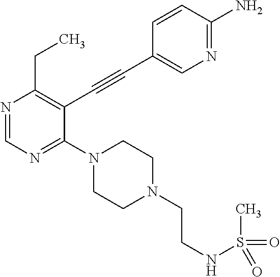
N1=CN=C(N2CCN(CCNS(C)(=O)=O)CC2)C(C#CC2=CN=C(N)C=C2)=C1CC
